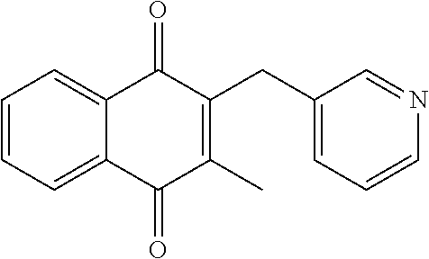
C1=CC=C2C(=C1)C(=O)C(CC1=CC=CN=C1)=C(C)C2=O
